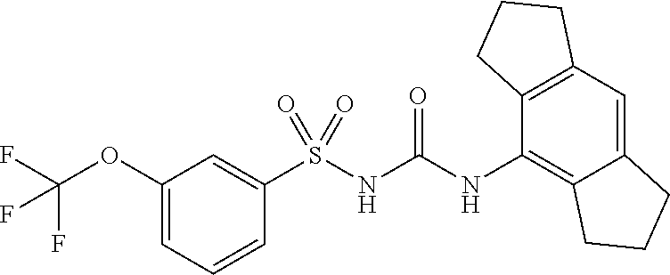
S(NC(NC1=C2C(=CC3=C1CCC3)CCC2)=O)(=O)(=O)C1=CC(OC(F)(F)F)=CC=C1
